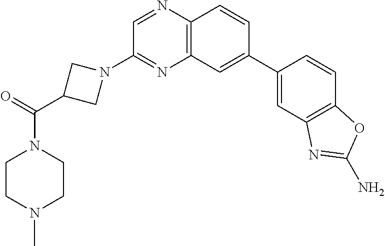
N1=C(N2CC(C(=O)N3CCN(C)CC3)C2)C=NC2=C1C=C(C1=CC3=C(C=C1)OC(N)=N3)C=C2
